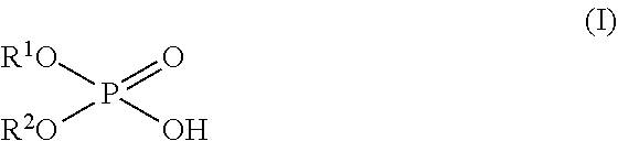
[R1O]P(=O)([R2O])O
